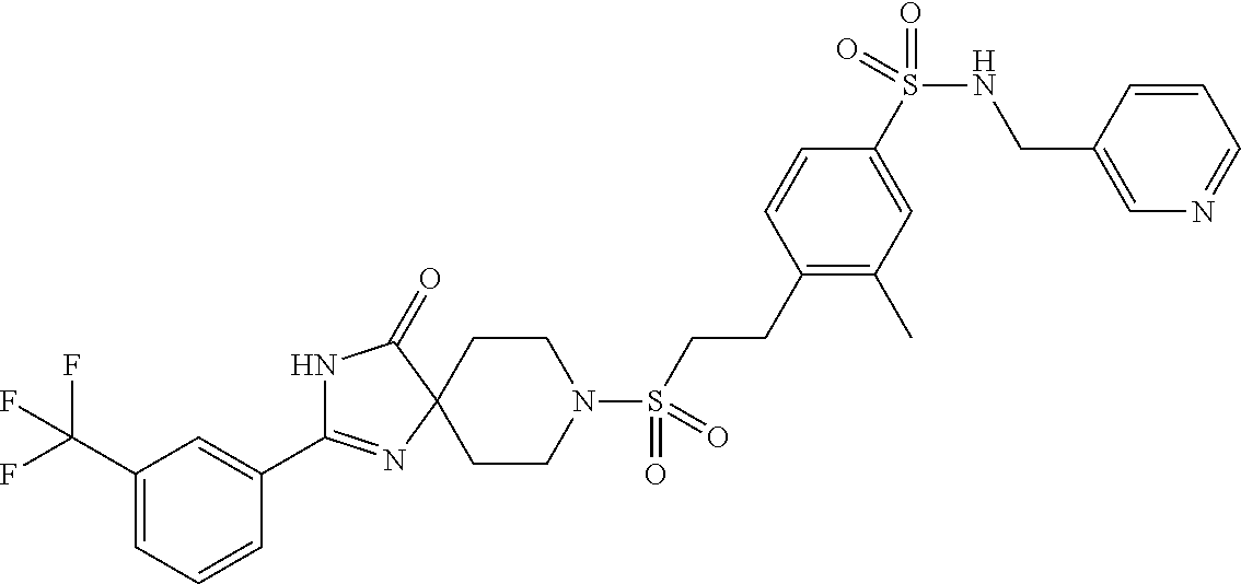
N1C(C2=CC(C(F)(F)F)=CC=C2)=NC2(C1=O)CCN(S(CCC1=C(C)C=C(S(NCC3=CN=CC=C3)(=O)=O)C=C1)(=O)=O)CC2
